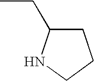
N1CCCC1CC
